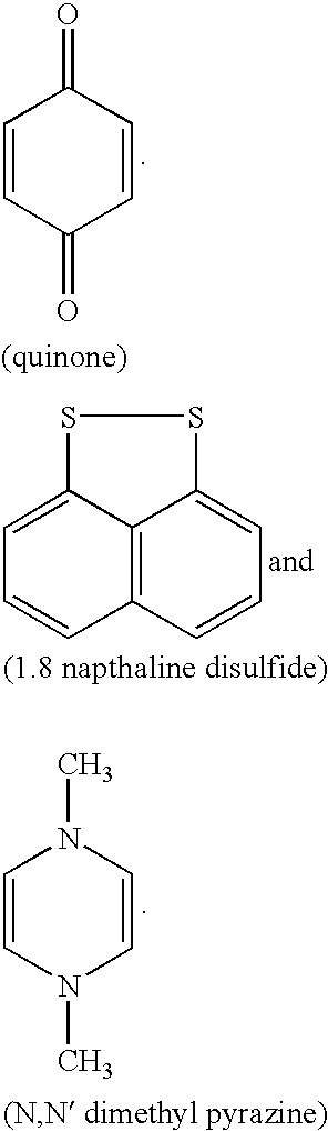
C1=CC(=O)C=CC1=O.C1=C2C3=C(C=C1)C=CC=C3SS2.N1(C)C=CN(C)C=C1
